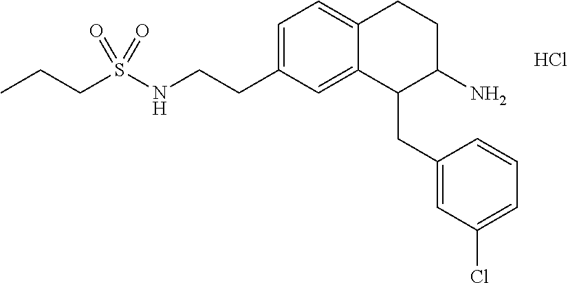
C1=C(CCNS(CCC)(=O)=O)C=C2C(=C1)CCC(N)C2CC1=CC(Cl)=CC=C1.Cl
